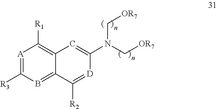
[A]1=C([R3])B=C2C(=C1[R1])C=C(N(C[OR7])C[OR7])[D]=C2[R2]
